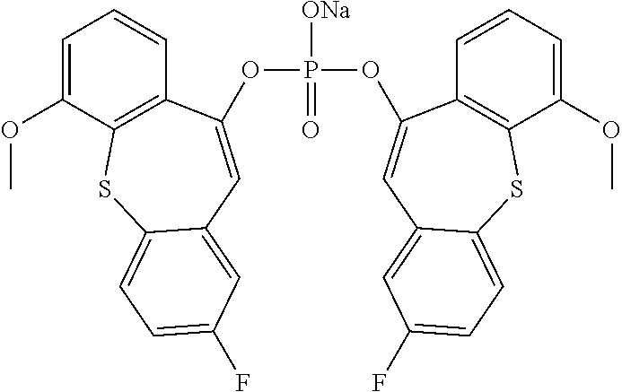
P([ONa])(=O)(OC1=CC2=CC(F)=CC=C2SC2=C1C=CC=C2OC)OC1=CC2=CC(F)=CC=C2SC2=C1C=CC=C2OC
